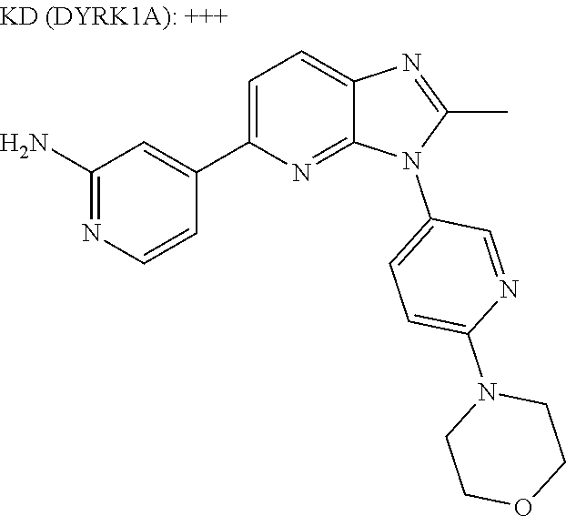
C1(C2=CC=C3N=C(C)N(C4=CC=C(N5CCOCC5)N=C4)C3=N2)=CC(N)=NC=C1
